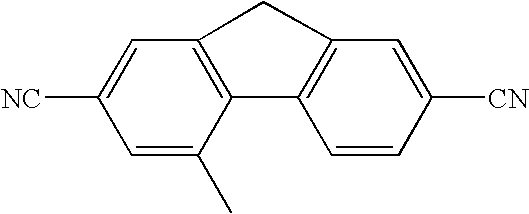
C1=C([NC])C=C(C)C2=C1CC1=C2C=CC([CN])=C1
